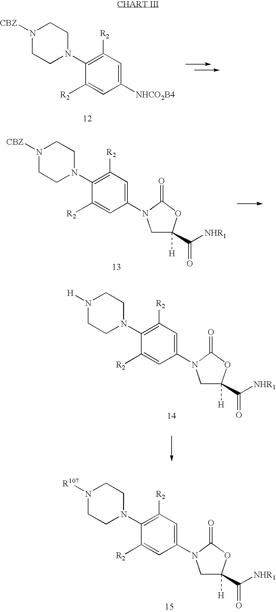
N1([CBZ])CCN(C2=C([R2])C=C([NHCO2B4])C=C2[R2])CC1.N1([CBZ])CCN(C2=C([R2])C=C(N3CC([H])(C([NHR1])=O)OC3=O)C=C2[R2])CC1.N1([H])CCN(C2=C([R2])C=C(N3CC([H])(C([NHR1])=O)OC3=O)C=C2[R2])CC1.N1([R107])CCN(C2=C([R2])C=C(N3CC([H])(C([NHR1])=O)OC3=O)C=C2[R2])CC1
